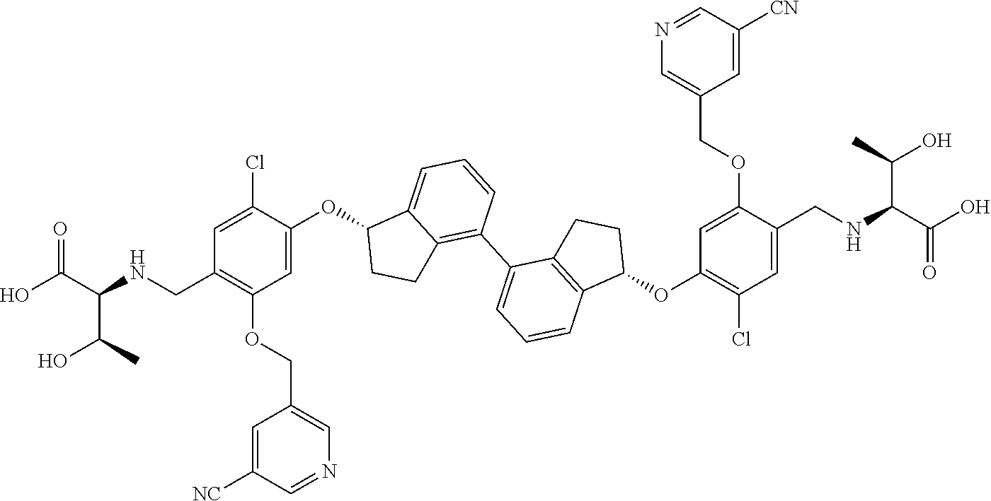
C1=C(OC2C3=CC=CC(C4=CC=CC5=C4CCC5OC4=C(Cl)C=C(CNC(C(O)=O)C(O)C)C(OCC5=CN=CC([CN])=C5)=C4)=C3CC2)C(Cl)=CC(CNC(C(O)=O)C(O)C)=C1OCC1=CN=CC([NC])=C1
